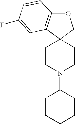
C12(CCN(C3CCCCC3)CC1)COC1=C2C=C(F)C=C1
